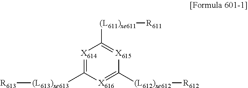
[X616]1=C([(L612)xe612][R612])[X615]=C([(L611)xe611][R611])[X614]=C1[(L613)xe613][R613]
